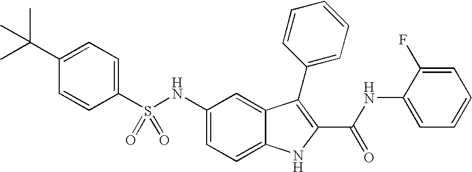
C1(C(C)(C)C)=CC=C(S(NC2=CC=C3C(=C2)C(C2=CC=CC=C2)=C(C(NC2=CC=CC=C2F)=O)N3)(=O)=O)C=C1
